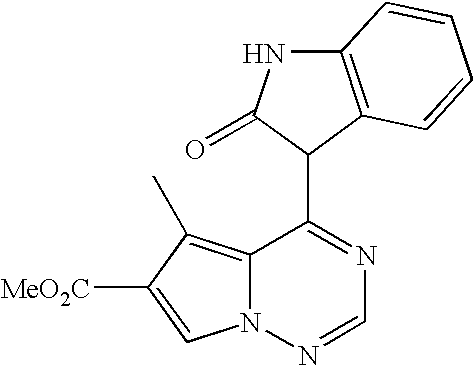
C12=C(C)C([MeO2C])=CN1N=CN=C2C1C(=O)NC2=C1C=CC=C2
